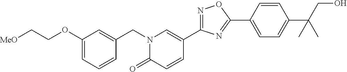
[MeO]CCOC1=CC=CC(CN2C(=O)C=CC(C3=NOC(C4=CC=C(C(CO)(C)C)C=C4)=N3)=C2)=C1
